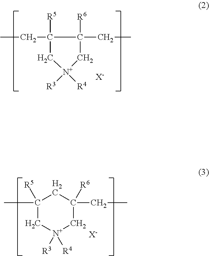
CCC1([R5])C(CC)([R6])C[N+]([R3])([R4])C1.[X-].C1(C)([R5])C[N+]([R3])([R4])CC(CC)([R6])C1.[X-]
